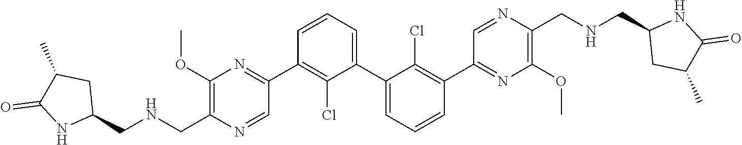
C1(C2=NC(OC)=C(C[HN]CC3CC(C)C(=O)N3)N=C2)=C(Cl)C(C2=CC=CC(C3=NC(OC)=C(CNCC4CC(C)C(=O)[HN]4)N=C3)=C2Cl)=CC=C1
